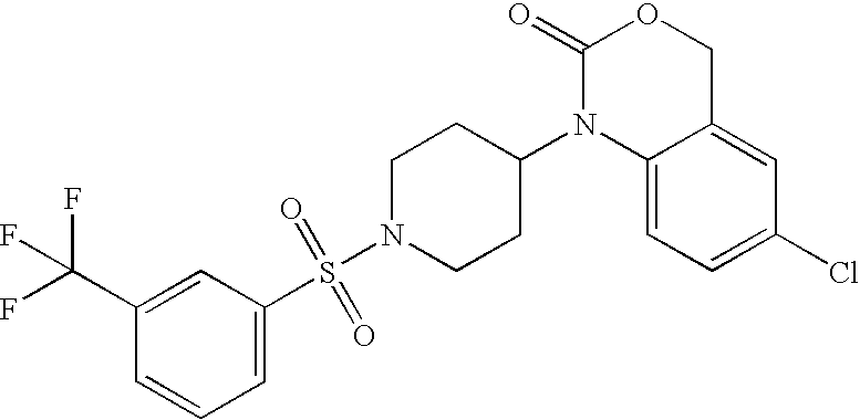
C1(=O)N(C2CCN(S(=O)(=O)C3=CC=CC(C(F)(F)F)=C3)CC2)C2=CC=C(Cl)C=C2CO1
